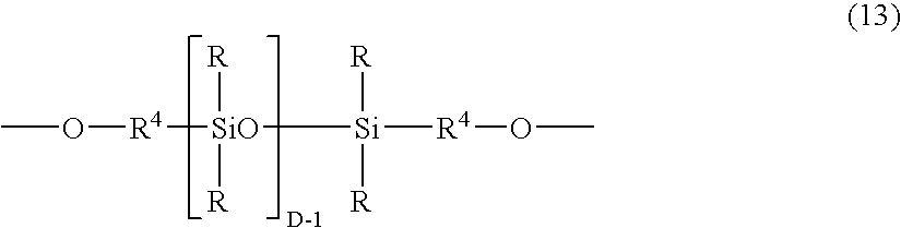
[R4]([SiO]([Si]([R])([R])[R4]OC)([R])[R])OC
